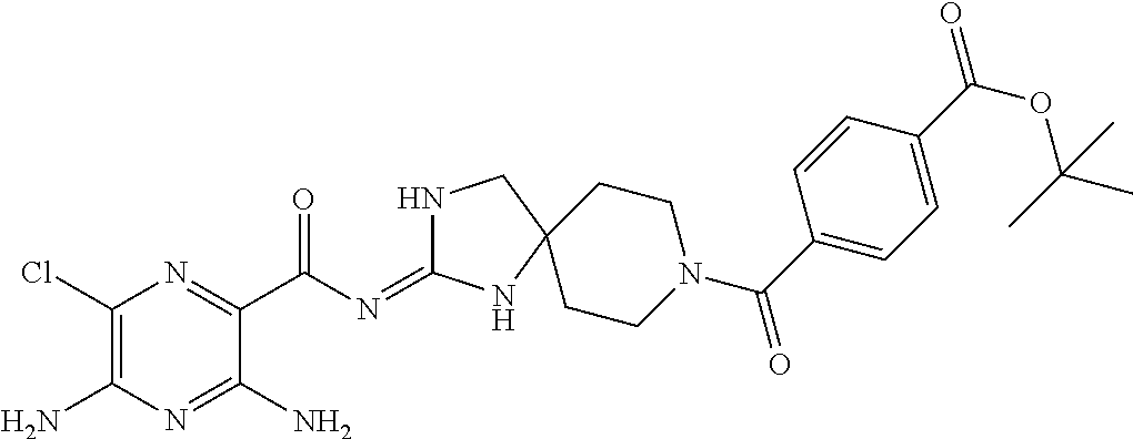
C1(Cl)=C(N)N=C(N)C(C(N=C2NCC3(N2)CCN(C(C2=CC=C(C(=O)OC(C)(C)C)C=C2)=O)CC3)=O)=N1
